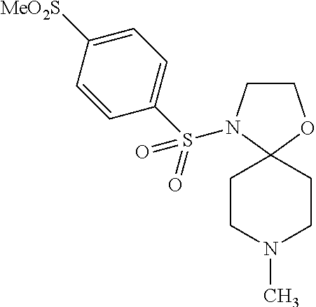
C1CN(S(C2=CC=C([MeO2S])C=C2)(=O)=O)C2(O1)CCN(C)CC2
